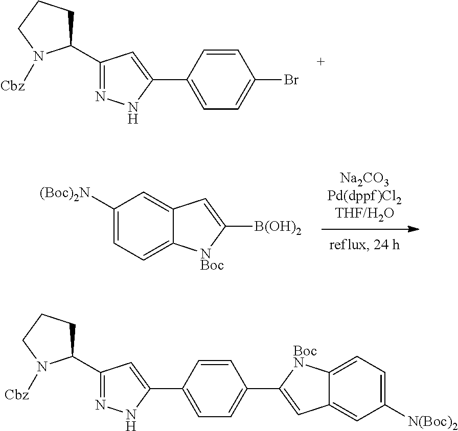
C1(C2=CC=C(Br)C=C2)=CC(C2CCCN2[Cbz])=NN1.C1([(Boc)2N])=CC=C2C(=C1)C=C([B(OH)2])[NBoc]2.C1(C2=CC=C(C3=CC4=CC([N(Boc)2])=CC=C4[BocN]3)C=C2)=CC(C2CCCN2[Cbz])=NN1
